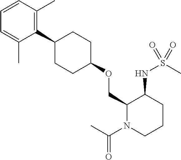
C1=CC(C)=C(C2CCC(OCC3N(C(C)=O)CCCC3NS(C)(=O)=O)CC2)C(C)=C1
